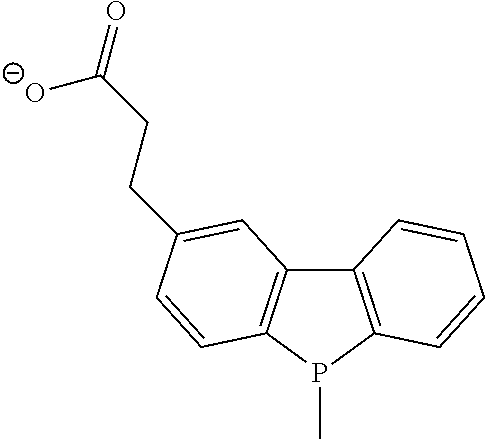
C12=C(P(C)C3=C1C=C(CCC(=O)[O-])C=C3)C=CC=C2
